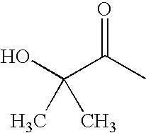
OC(C(C)=O)(C)C
